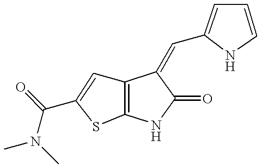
C12=C(NC(=O)C1=CC1=CC=CN1)SC(C(N(C)C)=O)=C2
